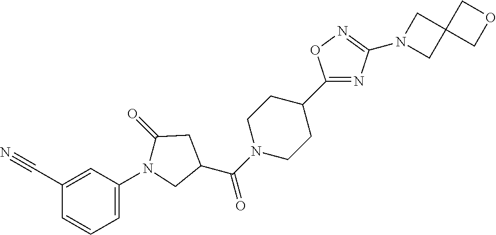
C1(C2CCN(C(C3CC(=O)N(C4=CC=CC(C#N)=C4)C3)=O)CC2)=NC(N2CC3(C2)COC3)=NO1
